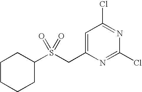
C1=C(CS(C2CCCCC2)(=O)=O)N=C(Cl)N=C1Cl
